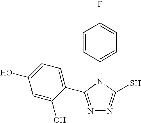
N1=C(C2=CC=C(O)C=C2O)N(C2=CC=C(F)C=C2)C(S)=N1
